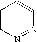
C1=CN=NC=C1
